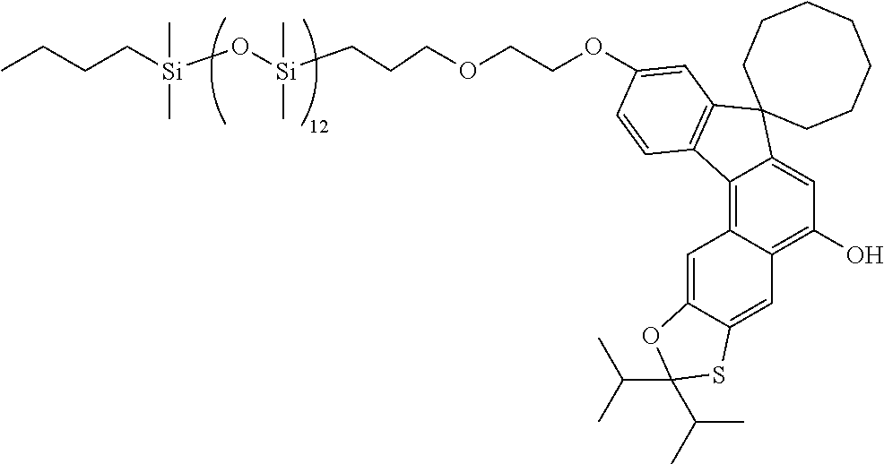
C1(O)=C2C(=C3C(=C1)C1(C4=C3C=CC(OCCOCCC[Si](O[Si](CCCC)(C)C)(C)C)=C4)CCCCCCC1)C=C1C(=C2)SC(C(C)C)(C(C)C)O1
